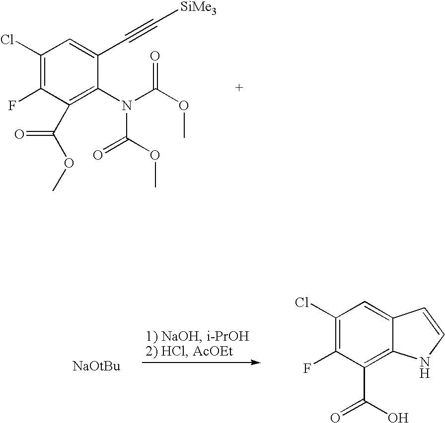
C1(Cl)=C(F)C(C(OC)=O)=C(N(C(OC)=O)C(OC)=O)C(C#C[SiMe3])=C1.[NaOtBu].C12=CC(Cl)=C(F)C(C(O)=O)=C1NC=C2
